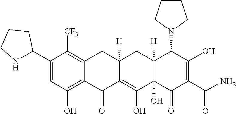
C1(C2NCCC2)=CC(O)=C2C(=C1[CF3])CC1([H])CC3([H])C(N4CCCC4)C(O)=C(C(=O)N)C(=O)C3(O)C(O)=C1C2=O
